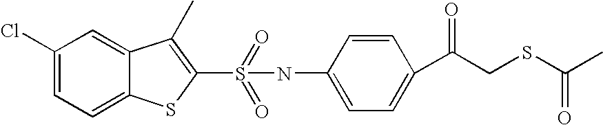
C1(Cl)=CC=C2C(=C1)C(C)=C(S(=O)(=O)NC1=CC=C(C(CSC(C)=O)=O)C=C1)S2
